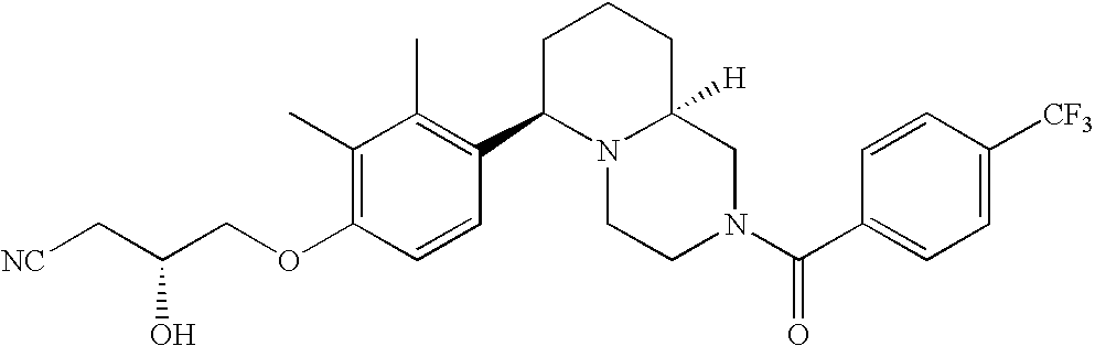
C(OC1=C(C)C(C)=C(C2N3C([H])(CN(C(C4=CC=C([CF3])C=C4)=O)CC3)CCC2)C=C1)C(C[NC])O
